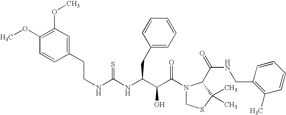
N(C(=S)NC(CC1=CC=CC=C1)C(C(N1CSC(C)(C)C1C(NCC1=C(C)C=CC=C1)=O)=O)O)CCC1=CC(OC)=C(OC)C=C1
